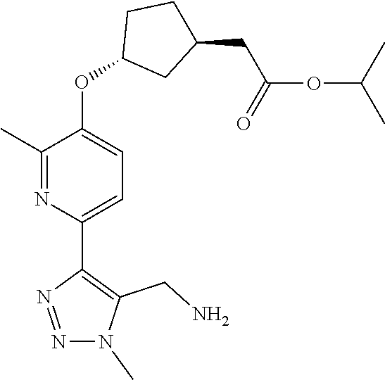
C1(C)=NC(C2=C(CN)N(C)N=N2)=CC=C1OC1CC(CC(OC(C)C)=O)CC1
